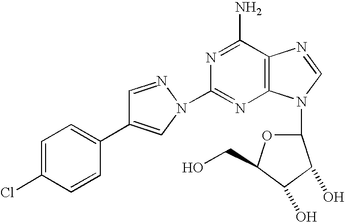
C12=C(C(N)=NC(N3C=C(C4=CC=C(Cl)C=C4)C=N3)=N1)N=CN2C1OC(CO)C(O)C1O
